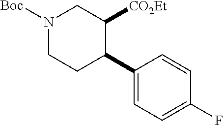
N1([Boc])CCC(C2=CC=C(F)C=C2)C([CO2Et])C1
